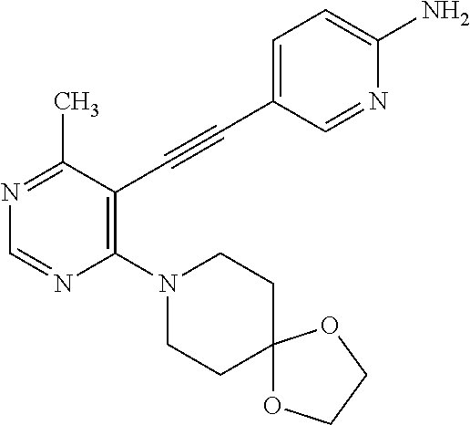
N1=C(C)C(C#CC2=CC=C(N)N=C2)=C(N2CCC3(CC2)OCCO3)N=C1
